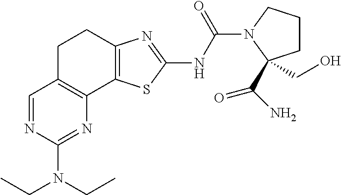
C1=NC(N(CC)CC)=NC2=C1CCC1=C2SC(NC(N2C(C(=O)N)(CO)CCC2)=O)=N1
